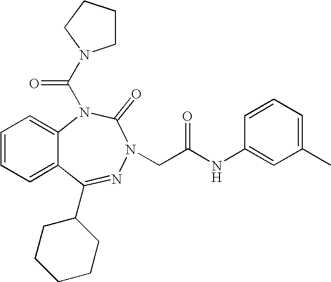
C1=CC=C2C(=C1)N(C(N1CCCC1)=O)C(=O)N(CC(NC1=CC(C)=CC=C1)=O)N=C2C1CCCCC1
